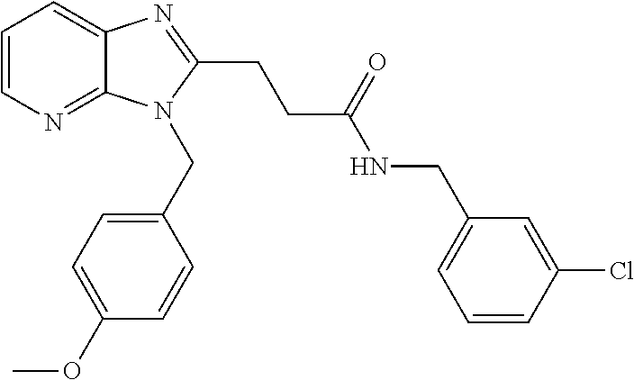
C1=CN=C2C(=C1)N=C(CCC(NCC1=CC=CC(Cl)=C1)=O)N2CC1=CC=C(OC)C=C1
